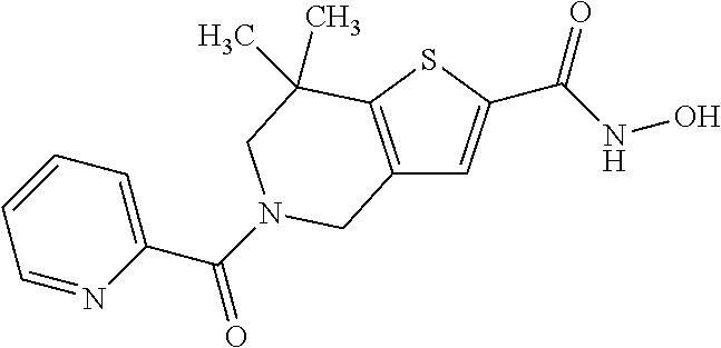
C12=C(SC(C(NO)=O)=C1)C(C)(C)CN(C(=O)C1=CC=CC=N1)C2
